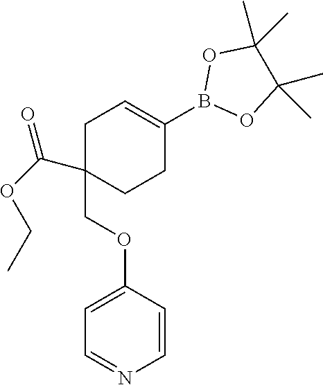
C1=CC(OCC2(C(OCC)=O)CCC(B3OC(C)(C)C(C)(C)O3)=CC2)=CC=N1
